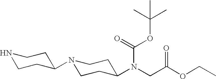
N1CCC(N2CCC(N(CC(OCC)=O)C(OC(C)(C)C)=O)CC2)CC1
